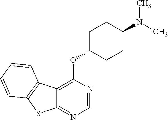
C12=C(OC3CCC(N(C)C)CC3)N=CN=C1SC1=C2C=CC=C1
